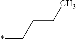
C(*)CCC
